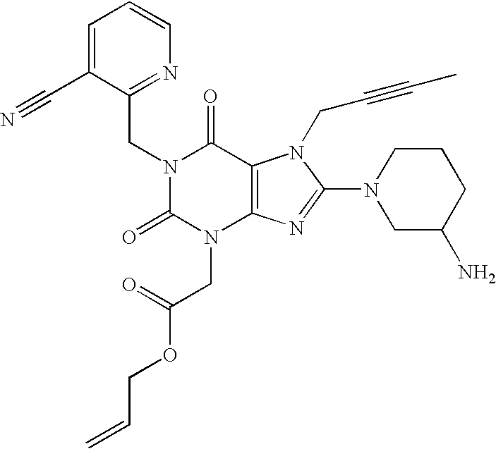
C1=C(C#N)C(CN2C(=O)N(CC(OCC=C)=O)C3=C(C2=O)N(CC#CC)C(N2CC(N)CCC2)=N3)=NC=C1
